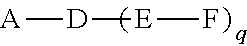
[A][D][E]F
